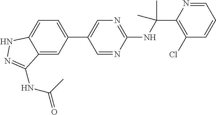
C1(NC(C2=C(Cl)C=CC=N2)(C)C)=NC=C(C2=CC=C3C(=C2)C(NC(C)=O)=NN3)C=N1
